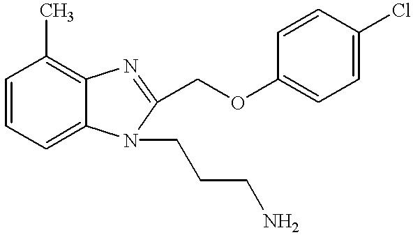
C1=CC=C2C(=C1C)N=C(COC1=CC=C(Cl)C=C1)N2CCCN
